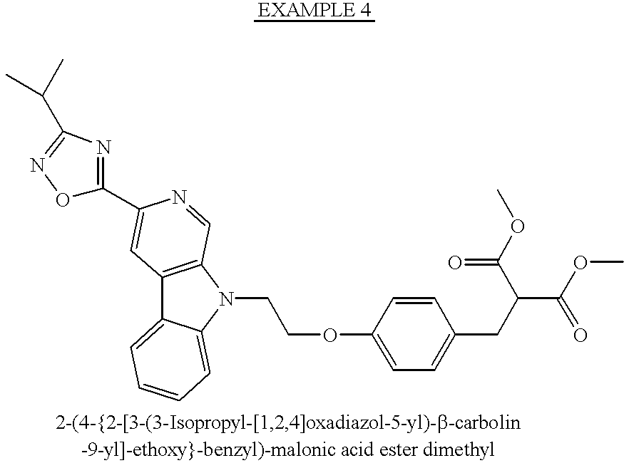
O1C(C2=CC3=C(N(CCOC4=CC=C(CC(C(=O)OC)C(OC)=O)C=C4)C4=CC=CC=C34)C=N2)=NC(C(C)C)=N1
